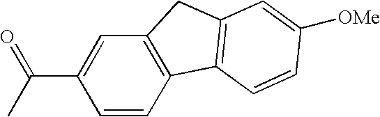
C1=CC2=C(C=C1C(C)=O)CC1=C2C=CC([OMe])=C1
